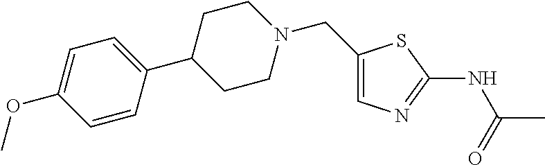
C1(CN2CCC(C3=CC=C(OC)C=C3)CC2)=CN=C(NC(C)=O)S1
